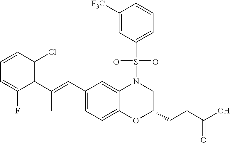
C1([F3C])=CC(S(=O)(=O)N2C3=CC(C=C(C4=C(Cl)C=CC=C4F)C)=CC=C3OC(CCC(O)=O)C2)=CC=C1
